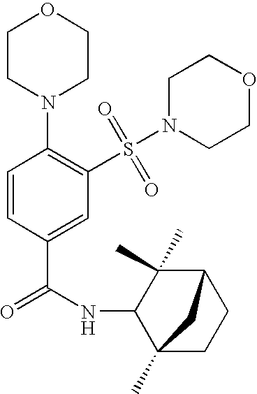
C1=CC(C(=O)NC2C3(C)CCC(C2(C)C)C3)=CC(S(N2CCOCC2)(=O)=O)=C1N1CCOCC1
